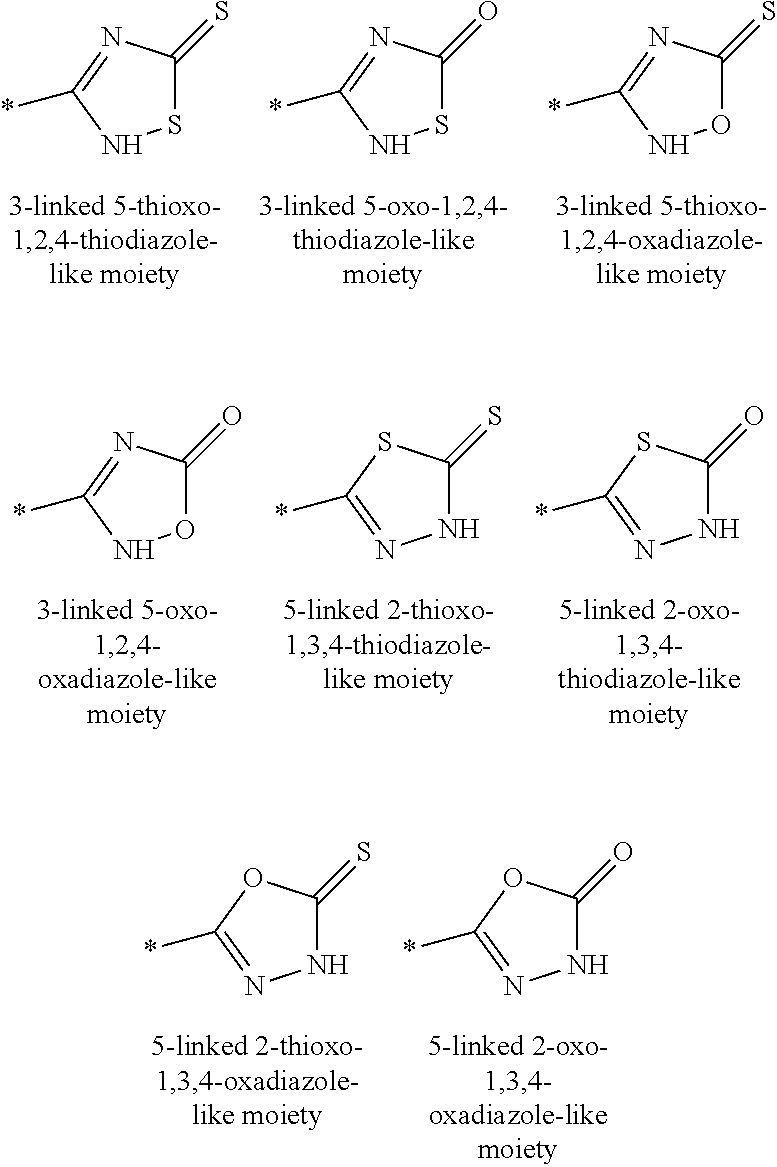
S1C(=S)N=C(*)N1.S1C(=O)N=C(*)N1.O1C(=S)N=C(*)N1.O1C(=O)N=C(*)N1.N1C(=S)SC(*)=N1.N1C(=O)SC(*)=N1.N1C(=S)OC(*)=N1.N1C(=O)OC(*)=N1
